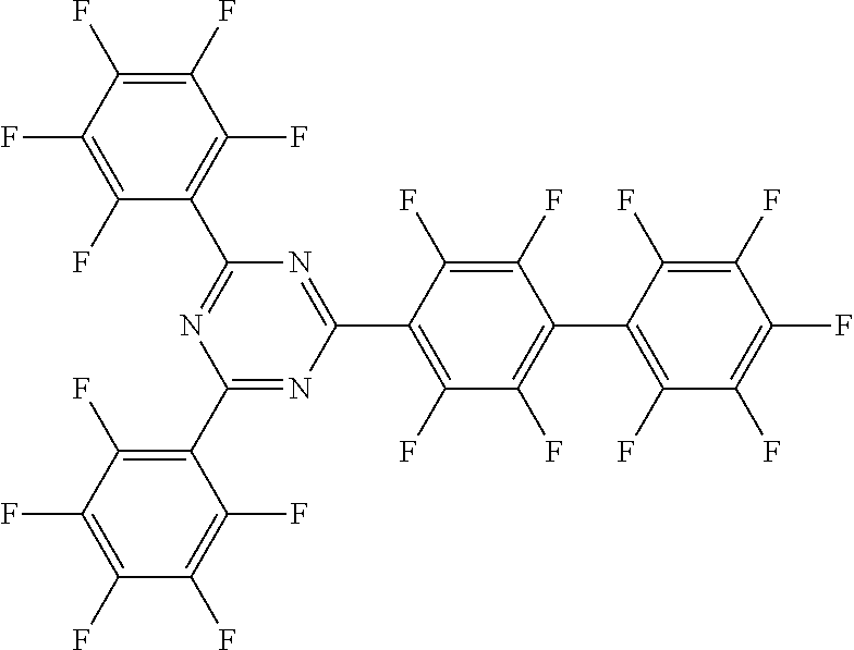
N1=C(C2=C(F)C(F)=C(F)C(F)=C2F)N=C(C2=C(F)C(F)=C(C3=C(F)C(F)=C(F)C(F)=C3F)C(F)=C2F)N=C1C1=C(F)C(F)=C(F)C(F)=C1F
